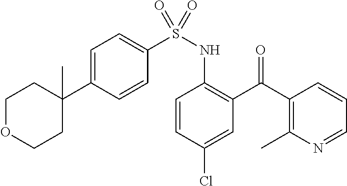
C1=CC(Cl)=CC(C(C2=C(C)N=CC=C2)=O)=C1NS(C1=CC=C(C2(C)CCOCC2)C=C1)(=O)=O
